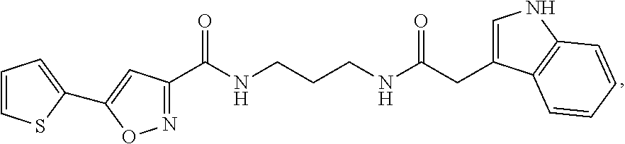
N1=C(C(NCCCNC(=O)CC2=CNC3=C2C=CC=C3)=O)C=C(C2=CC=CS2)O1
